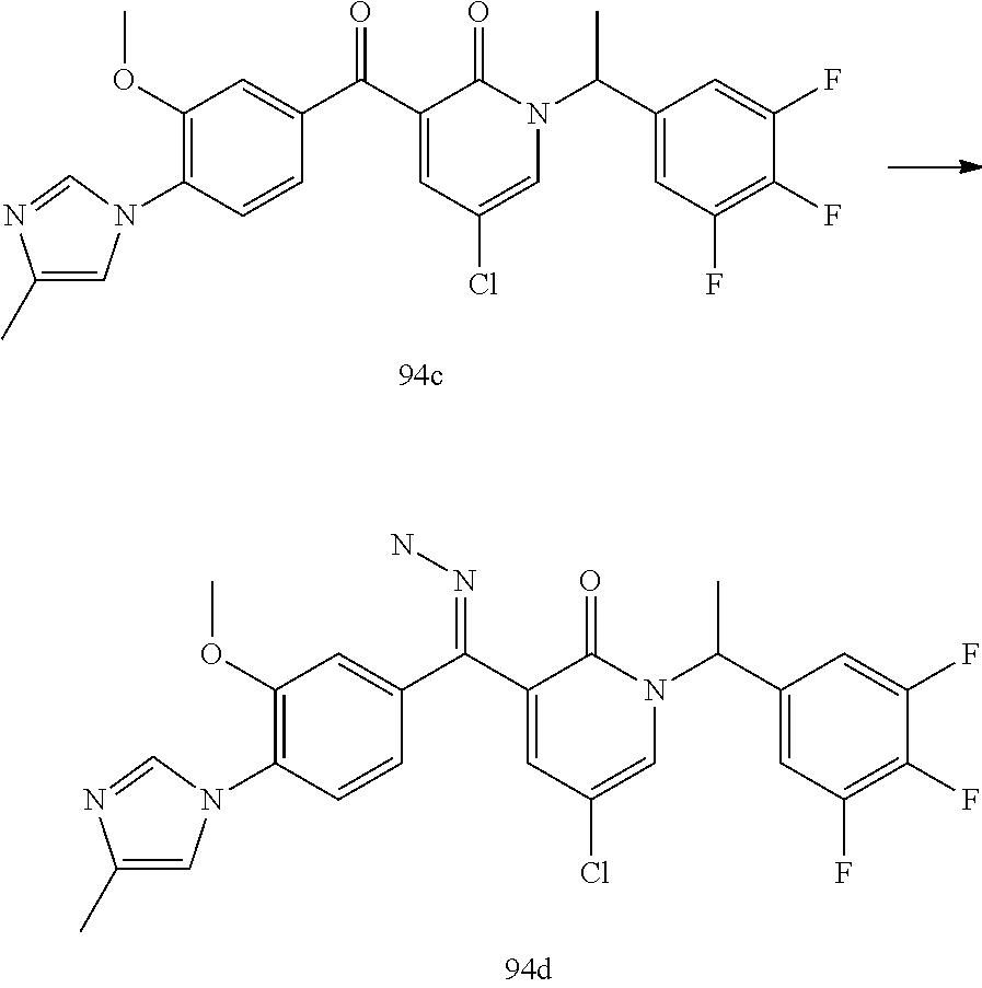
C1(OC)=C(N2C=C(C)N=C2)C=CC(C(C2=CC(Cl)=CN(C(C3=CC(F)=C(F)C(F)=C3)C)C2=O)=O)=C1.C1(OC)=C(N2C=C(C)N=C2)C=CC(C(C2=CC(Cl)=CN(C(C3=CC(F)=C(F)C(F)=C3)C)C2=O)=NN)=C1
